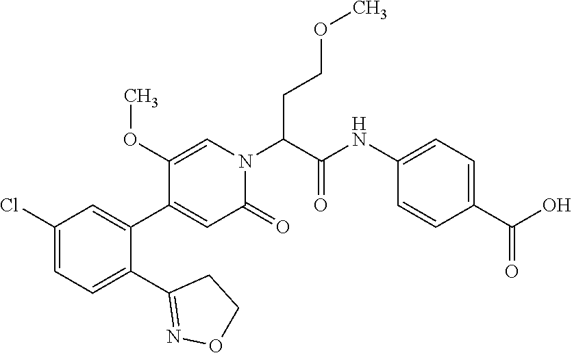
C1(Cl)=CC=C(C2=NOCC2)C(C2=CC(=O)N(C(CCOC)C(=O)NC3=CC=C(C(O)=O)C=C3)C=C2OC)=C1
